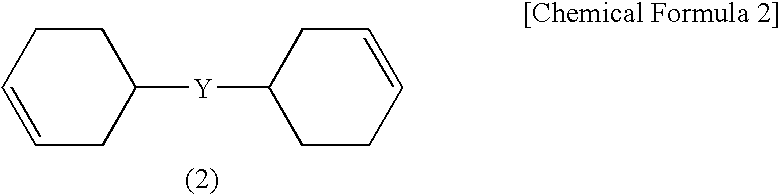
C1([Y]C2CCC=CC2)CCC=CC1
